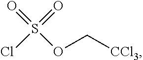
O=S(OC[CCl3])(=O)Cl
